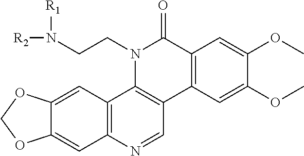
C12=C(N=CC3=C1N(CCN([R2])[R1])C(=O)C1=C3C=C(OC)C(OC)=C1)C=C1C(=C2)OCO1
